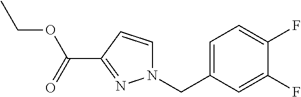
C1=C(CN2C=CC(C(=O)OCC)=N2)C=C(F)C(F)=C1
